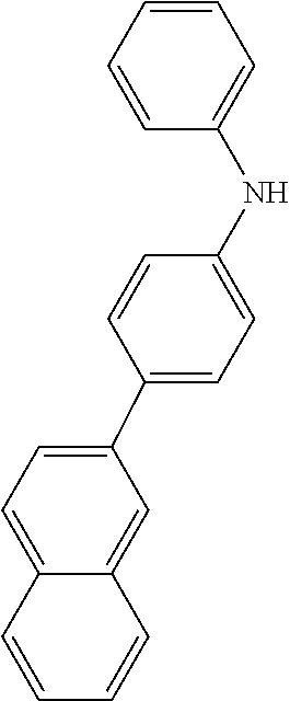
C1=CC=C(NC2=CC=C(C3=CC=C4C=CC=CC4=C3)C=C2)C=C1
